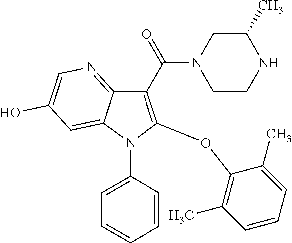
C1(C(=O)N2CCNC(C)C2)=C(OC2=C(C)C=CC=C2C)N(C2=CC=CC=C2)C2=CC(O)=CN=C12
